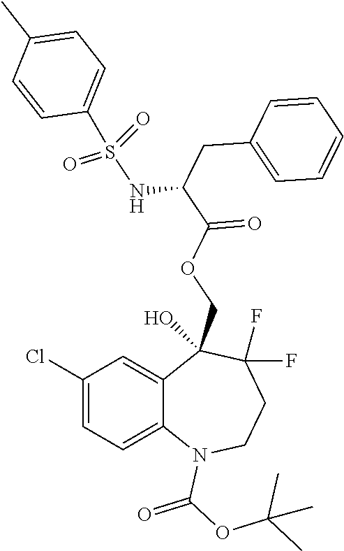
C1(Cl)=CC=C2C(=C1)C(COC(C(CC1=CC=CC=C1)NS(C1=CC=C(C)C=C1)(=O)=O)=O)(O)C(F)(F)CCN2C(OC(C)(C)C)=O
